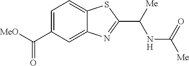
C12=CC(C([MeO])=O)=CC=C1SC(C([Me])NC([Me])=O)=N2
